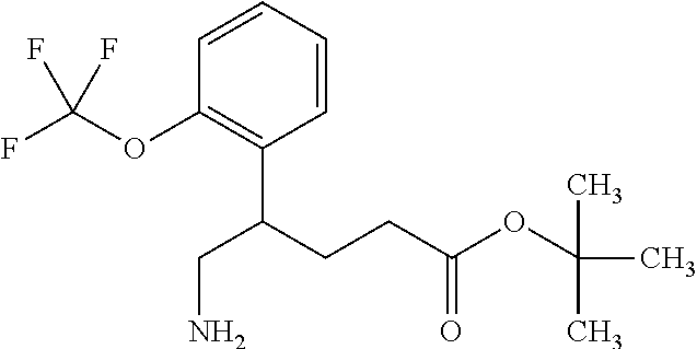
C1=CC=CC(OC(F)(F)F)=C1C(CCC(OC(C)(C)C)=O)CN
